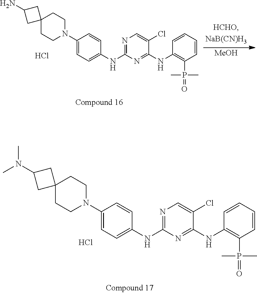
N1=C(NC2=CC=C(N3CCC4(CC3)CC(N)C4)C=C2)N=C(NC2=C(P(=O)(C)C)C=CC=C2)C(Cl)=C1.[MeOH].Cl.N1=C(NC2=CC=C(N3CCC4(CC3)CC(N(C)C)C4)C=C2)N=C(NC2=C(P(=O)(C)C)C=CC=C2)C(Cl)=C1.Cl
